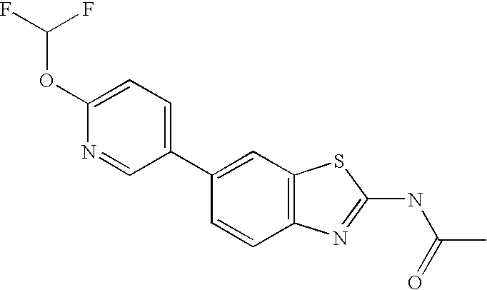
C1(C2=CC3=C(C=C2)N=C(NC(=O)C)S3)=CC=C(OC(F)F)N=C1
